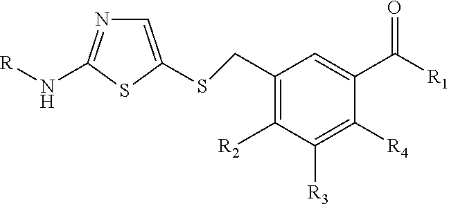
C1=C(SCC2=C([R2])C([R3])=C([R4])C(C([R1])=O)=C2)SC(N[R])=N1
